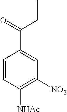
C1=CC([NHAc])=C([NO2])C=C1C(CC)=O
